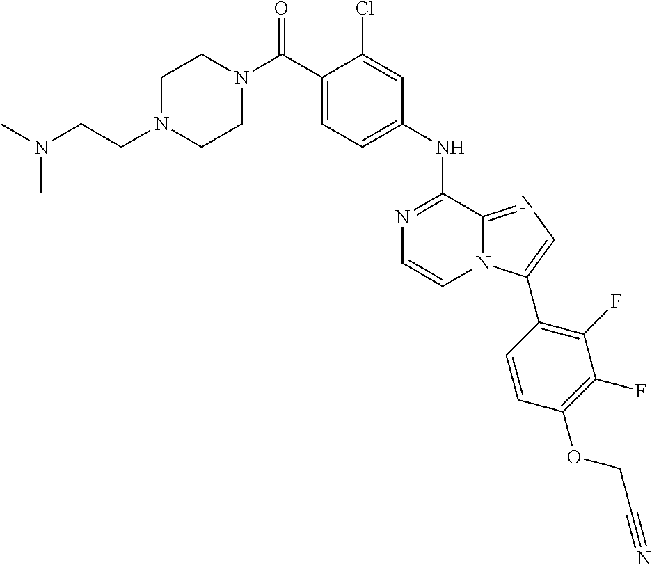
N1=C(NC2=CC=C(C(N3CCN(CCN(C)C)CC3)=O)C(Cl)=C2)C2=NC=C(C3=C(F)C(F)=C(OCC#N)C=C3)N2C=C1
